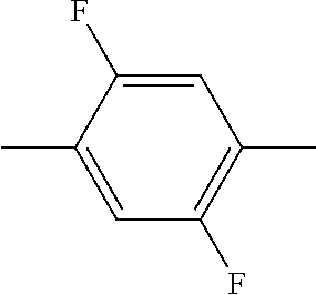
C1(C)=CC(F)=C(C)C=C1F
